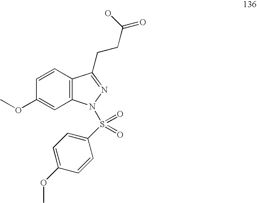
C1=CC2=C(C=C1OC)N(S(=O)(=O)C1=CC=C(OC)C=C1)N=C2CCC(=O)O
